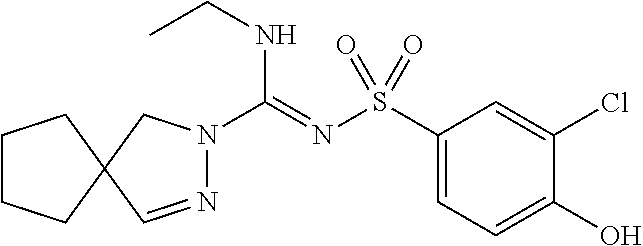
N1=CC2(CN1C(=NS(C1=CC=C(O)C(Cl)=C1)(=O)=O)NCC)CCCC2
